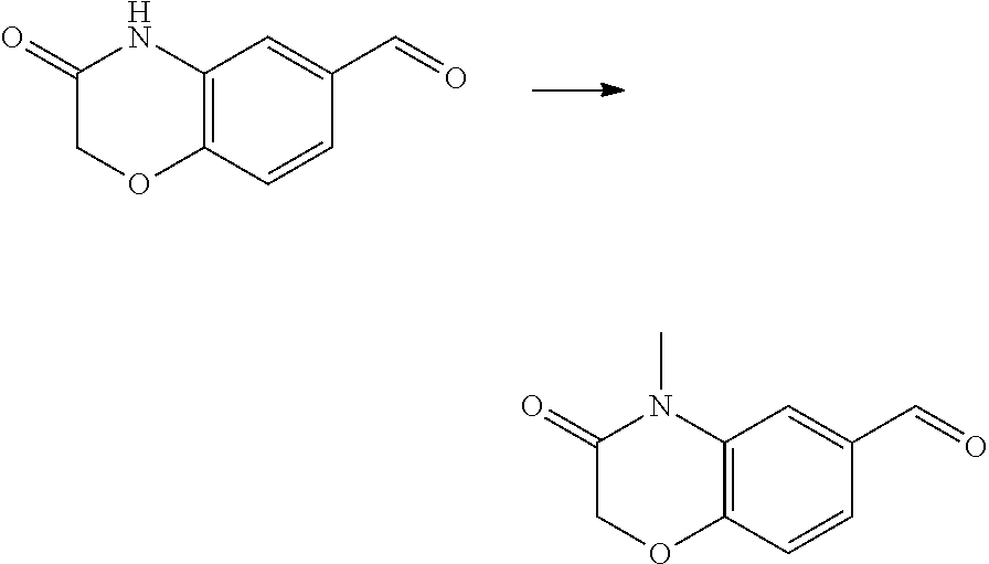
C12=C(C=CC(C=O)=C1)OCC(=O)N2.C12=C(C=CC(C=O)=C1)OCC(=O)N2C
